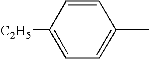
C1([C2H5])=CC=C(C)C=C1
